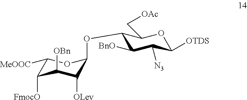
C1(OC2C([BnO])C([N3])C([OTDS])OC2C[OAc])C([OLev])C([OBn])C([FmocO])C([MeOOC])O1
